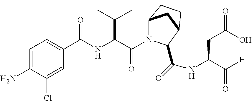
C(=O)(C(C(C)(C)C)NC(=O)C1=CC=C(N)C(Cl)=C1)N1C2CC(CC2)C1C(NC(C([H])=O)CC(O)=O)=O
